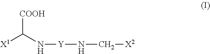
[COOH]C(N[Y]NC[X2])[X1]
